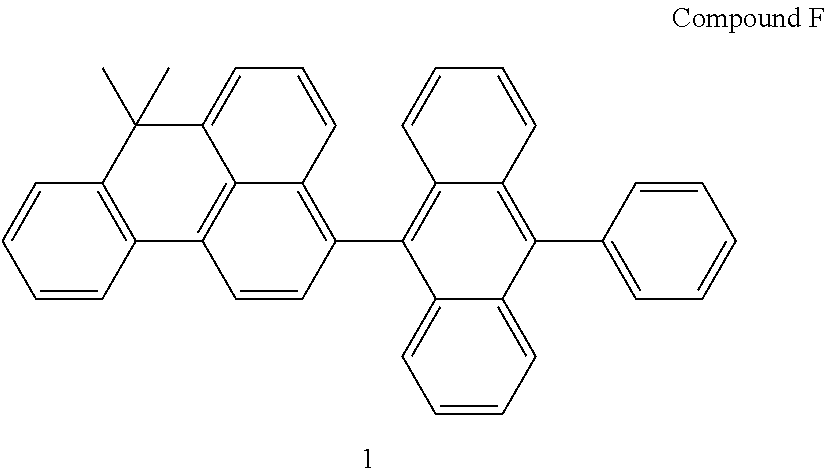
C1=CC(C2=C3C(=C(C4=CC=CC=C4)C4=CC=CC=C24)C=CC=C3)=C2C3=C1C1=C(C(C)(C)C3=CC=C2)C=CC=C1
